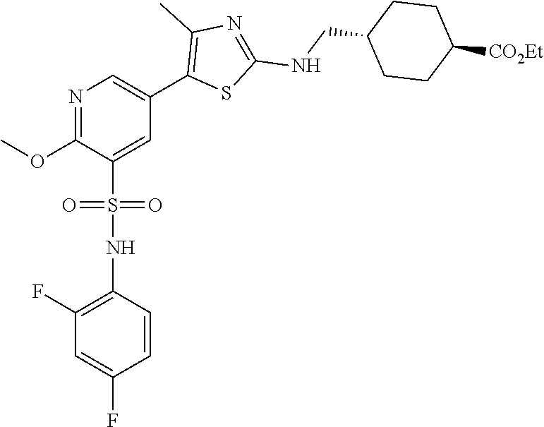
N1=C(OC)C(S(NC2=C(F)C=C(F)C=C2)(=O)=O)=CC(C2=C(C)N=C(NCC3CCC([CO2Et])CC3)S2)=C1
